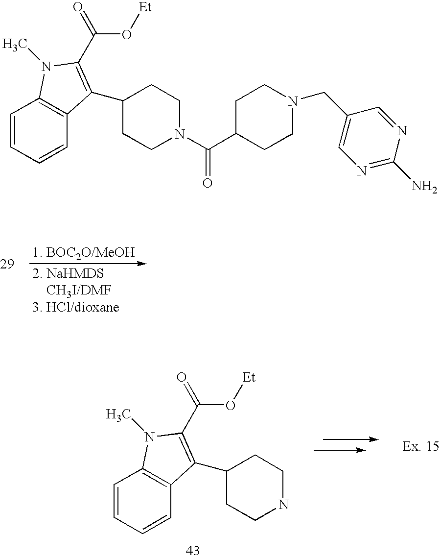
C1=CC=CC2=C1N(C)C(C(O[Et])=O)=C2C1CCNCC1.C1=CC=CC2=C1N(C)C(C(O[Et])=O)=C2C1CCN(C(C2CCN(CC3=CN=C(N)N=C3)CC2)=O)CC1
